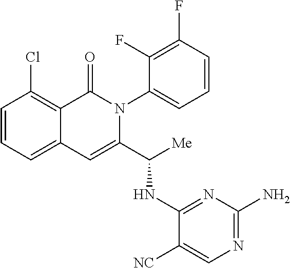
ClC1=C2C(=CC=C1)C=C(C([Me])NC1=NC(N)=NC=C1[NC])N(C1=CC=CC(F)=C1F)C2=O
